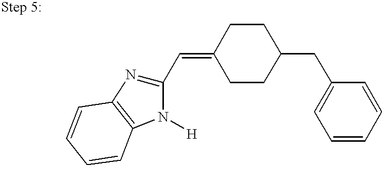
N1=C(C=C2CCC(CC3=CC=CC=C3)CC2)N([H])C2=C1C=CC=C2
